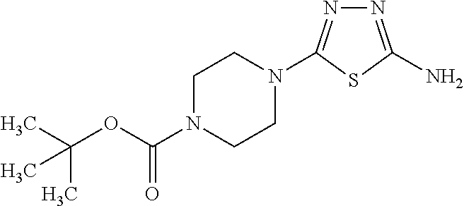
N1=C(N)SC(N2CCN(C(OC(C)(C)C)=O)CC2)=N1
